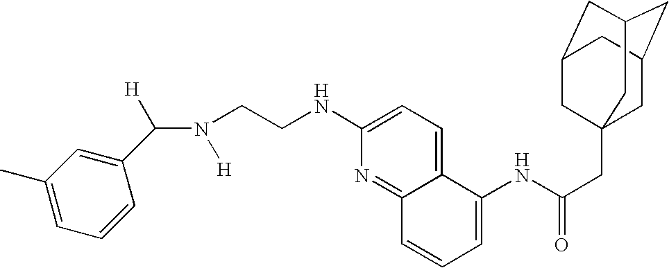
C1(C)=CC=CC(C(N([H])CCNC2=CC=C3C(=N2)C=CC=C3NC(CC23CC4CC(CC(C2)C4)C3)=O)[H])=C1
